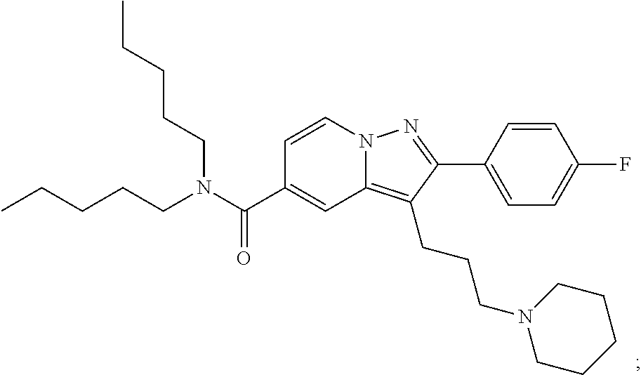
N12C(=C(CCCN3CCCCC3)C(C3=CC=C(F)C=C3)=N1)C=C(C(N(CCCCC)CCCCC)=O)C=C2
